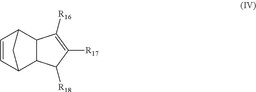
C12C3C=CC(C1C([R16])=C([R17])C2[R18])C3
